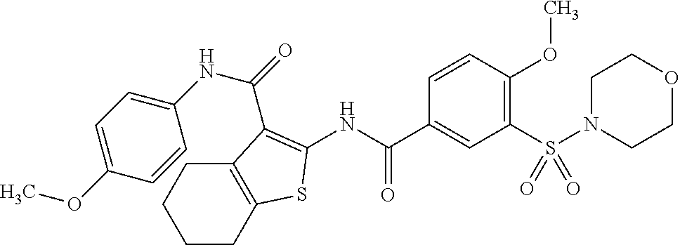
C1N(S(C2=C(OC)C=CC(C(NC3=C(C(=O)NC4=CC=C(OC)C=C4)C4=C(CCCC4)S3)=O)=C2)(=O)=O)CCOC1
